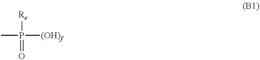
CP([Re])(=O)[(OH)f]
